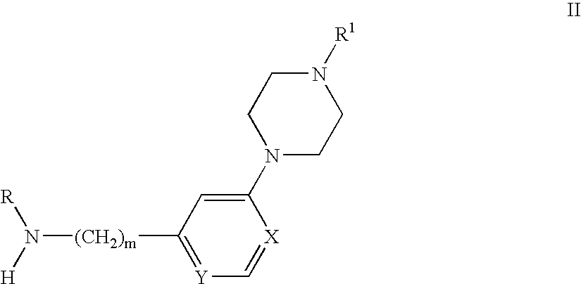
[Y]1=C([(CH2)m]N([R])[H])C=C(N2CCN([R1])CC2)[X]=C1
